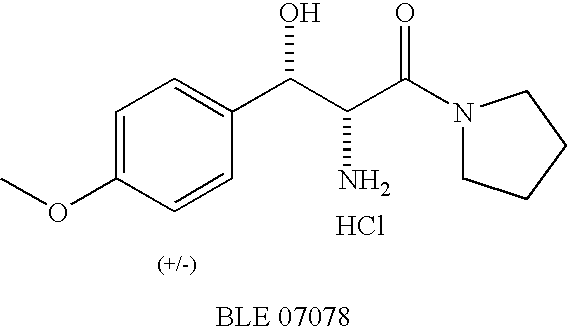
O(C1=CC=C(C(C(C(N2CCCC2)=O)N)O)C=C1)C.Cl
